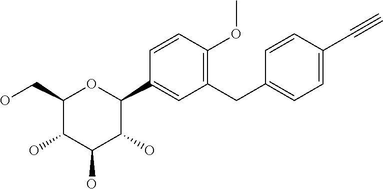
C1(CO)C(O)C(O)C(O)C(C2=CC(CC3=CC=C(C#C)C=C3)=C(OC)C=C2)O1
